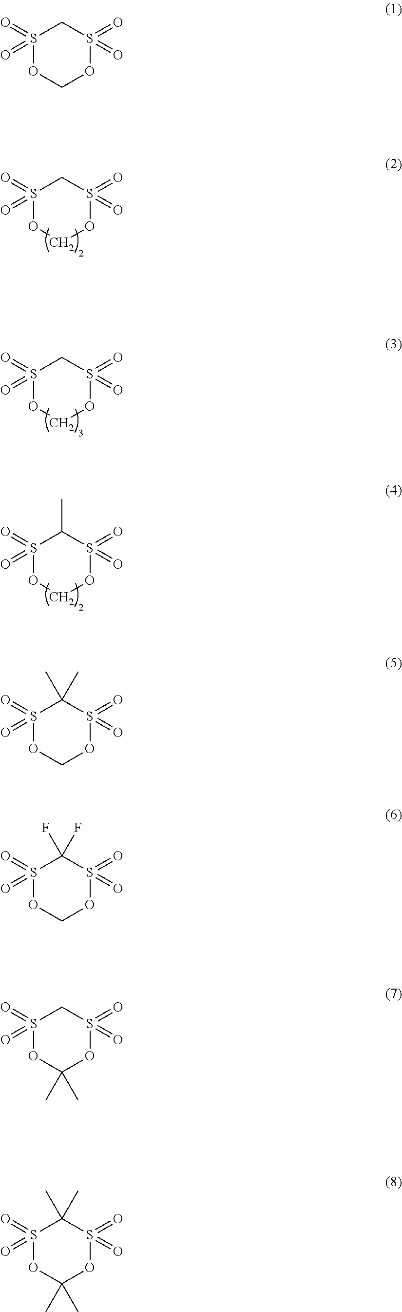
S1(=O)(=O)OCOS(=O)(=O)C1.S1(=O)(=O)OCOS(=O)(=O)C1.S1(=O)(=O)OCOS(=O)(=O)C1C.S1(=O)(=O)OCOS(=O)(=O)C1(C)C.S1(=O)(=O)OCOS(=O)(=O)C1(F)F.S1(=O)(=O)OCOS(=O)(=O)C1.S1(=O)(=O)OC(C)(C)OS(=O)(=O)C1.S1(=O)(=O)OC(C)(C)OS(=O)(=O)C1(C)C
